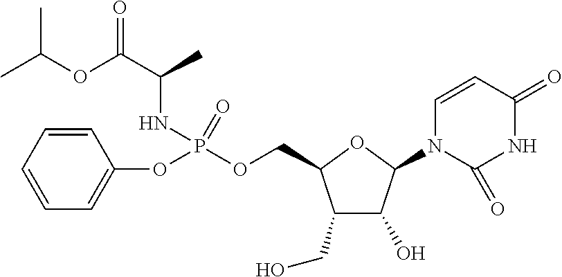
C1(CO)C(O)C(N2C=CC(=O)NC2=O)OC1COP(OC1=CC=CC=C1)(=O)NC(C(OC(C)C)=O)C
